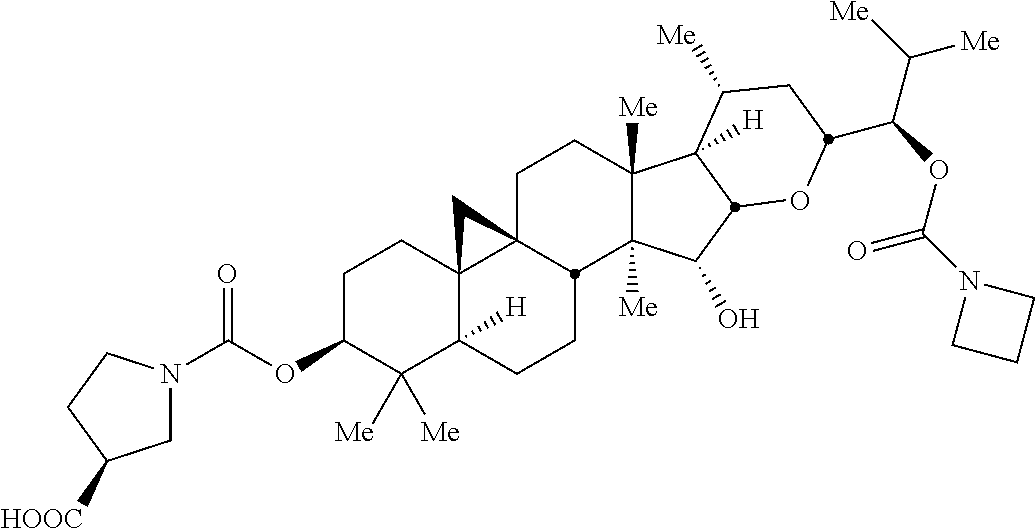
C1C23C4(C([H])(CCC2C2([Me])C([Me])(C1)C1([H])C([Me])CC(C(C([Me])[Me])OC(N5CCC5)=O)OC1C2O)C([Me])([Me])C(OC(N1CC([HOOC])CC1)=O)CC4)C3
